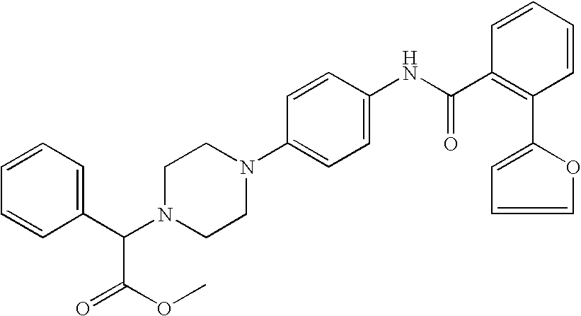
C1=CC=C(C2=C(C(NC3=CC=C(N4CCN(C(C5=CC=CC=C5)C(OC)=O)CC4)C=C3)=O)C=CC=C2)O1
